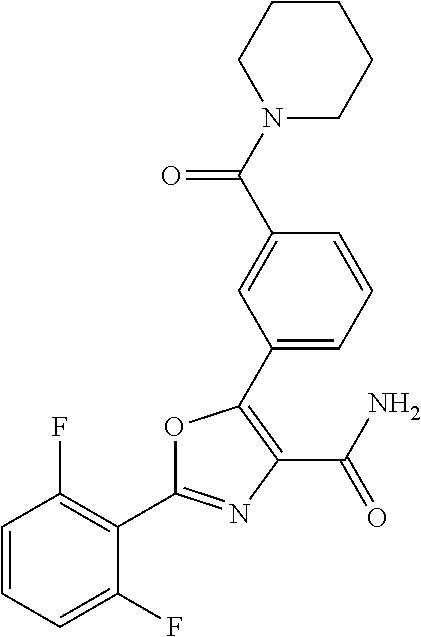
C1=CC=C(F)C(C2=NC(C(=O)N)=C(C3=CC=CC(C(N4CCCCC4)=O)=C3)O2)=C1F
